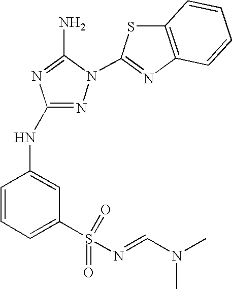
N1=C(NC2=CC(S(=O)(N=CN(C)C)=O)=CC=C2)N=C(N)N1C1=NC2=C(S1)C=CC=C2
